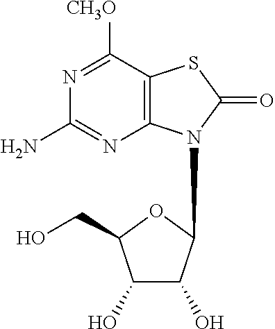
C1(O)C(O)C(N2C3=C(C([CH3O])=NC(N)=N3)SC2=O)OC1CO
